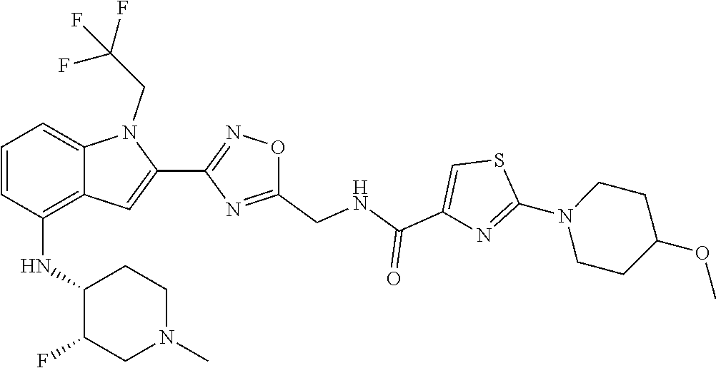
S1C(N2CCC(OC)CC2)=NC(C(=O)NCC2=NC(C3=CC4=C(NC5C(F)CN(C)CC5)C=CC=C4N3CC(F)(F)F)=NO2)=C1
